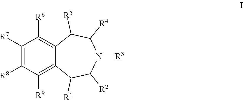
C1([R7])=C([R8])C([R9])=C2C(=C1[R6])C([R5])C([R4])N([R3])C([R2])C2[R1]
